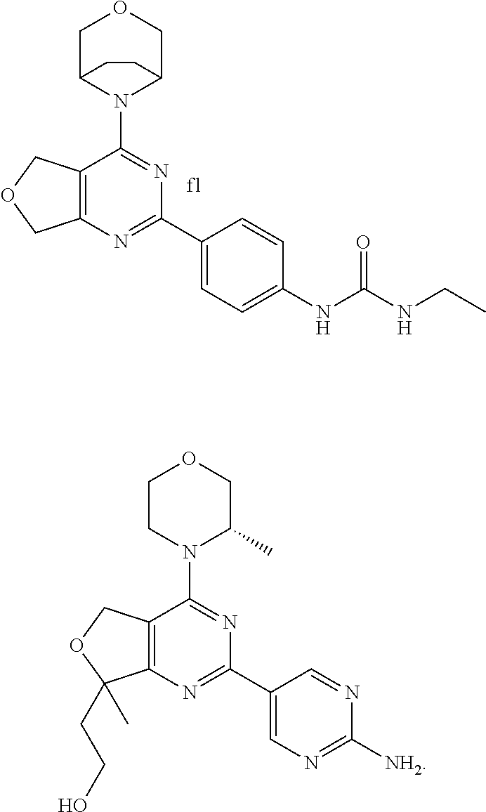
C12=C(C(N3C4COCC3CC4)=NC(C3=CC=C(NC(NCC)=O)C=C3)=N1)COC2.C12=C(C(N3C(C)COCC3)=NC(C3=CN=C([NH2])N=C3)=N1)COC2(CCO)C
